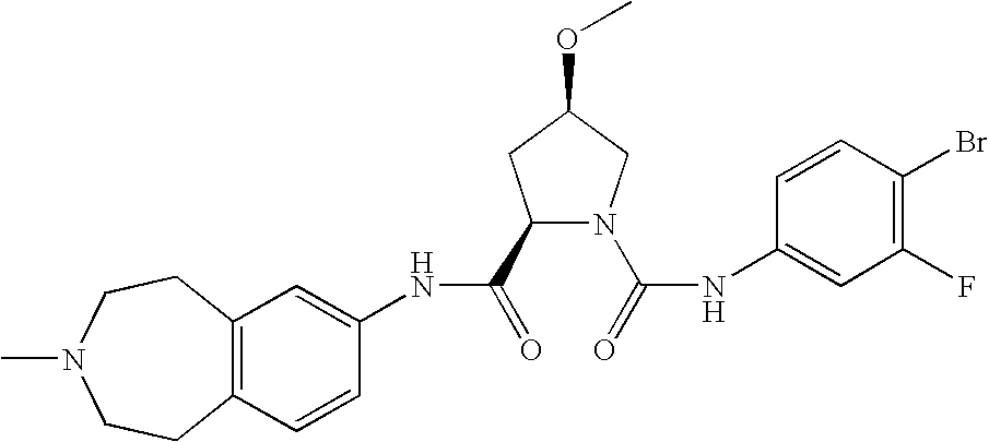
C12=C(C=CC(NC(=O)C3N(C(=O)NC4=CC(F)=C(Br)C=C4)CC(OC)C3)=C1)CCN(C)CC2
